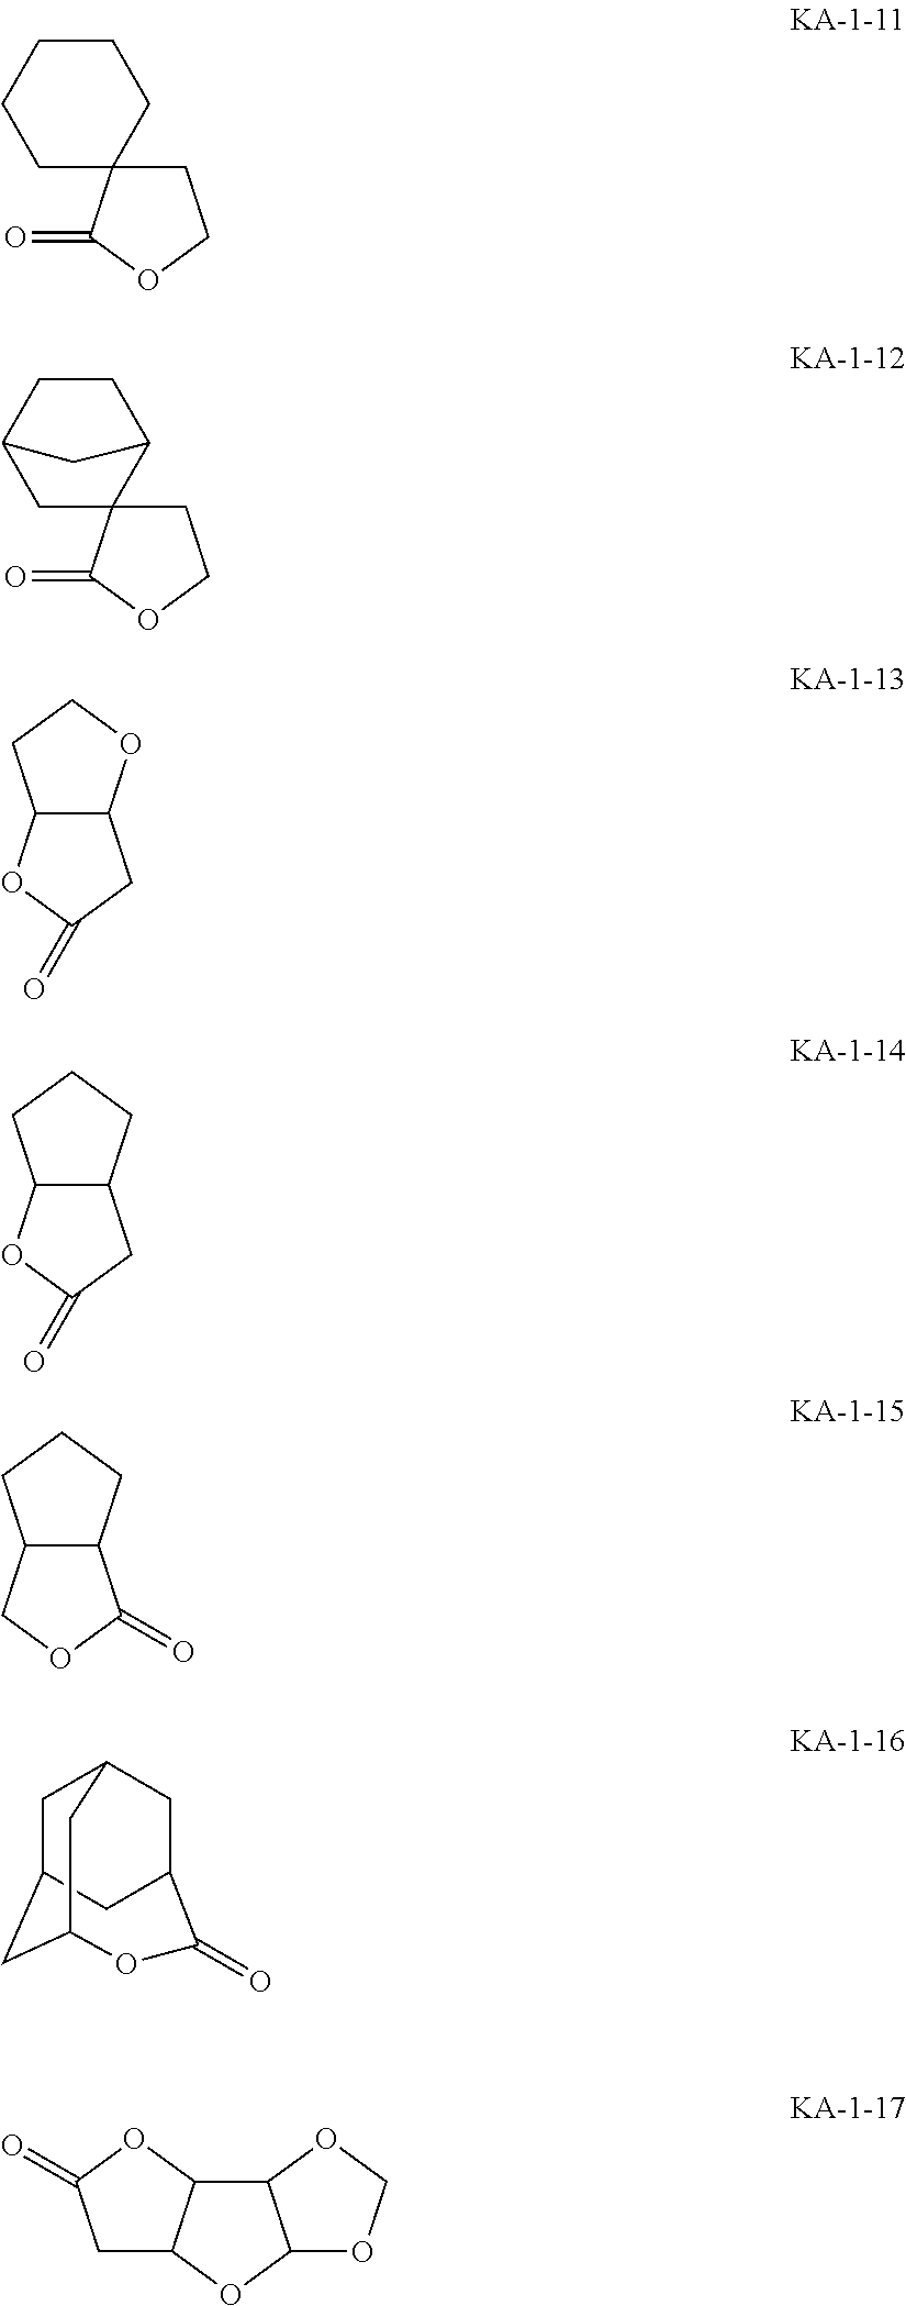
C1CC2(CCC1)CCOC2=O.C12CC3(C(CC1)C2)CCOC3=O.C12C(OCC1)CC(=O)O2.C12C(CCC1)CC(=O)O2.C12C(CCC1)C(=O)OC2.C1C2CC3OC(=O)C(CC1C3)C2.C1C2C(OC1=O)C1C(O2)OCO1
